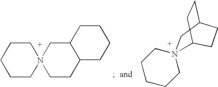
C1CN2(CCC1)CCC1C(C2)CCCC1.C1CCN2(CC1)CC1CCC2CC1
